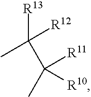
[R13]C([R12])(C)C([R11])(C)[R10]
